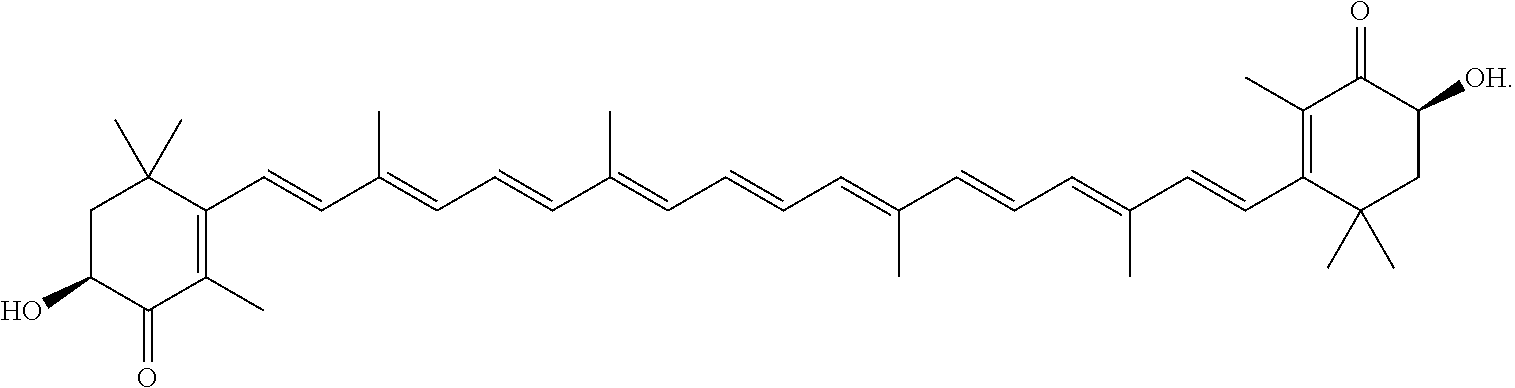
C1C(O)C(=O)C(C)=C(C=CC(=CC=CC(=CC=CC=C(C=CC=C(C=CC2=C(C)C(=O)C([OH])CC2(C)C)C)C)C)C)C1(C)C
